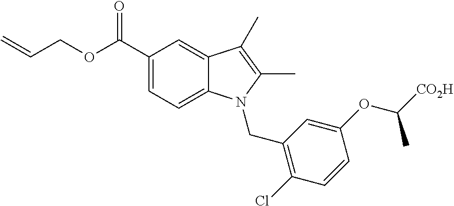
C1(C(OCC=C)=O)=CC=C2C(=C1)C(C)=C(C)N2CC1=C(Cl)C=CC(OC([CO2H])C)=C1
